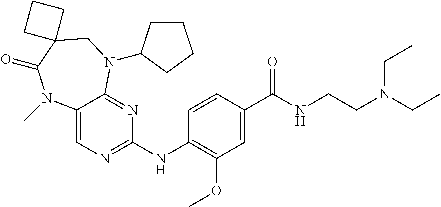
C12=CN=C(NC3=C(OC)C=C(C(NCCN(CC)CC)=O)C=C3)N=C1N(C1CCCC1)CC1(C(=O)N2C)CCC1
